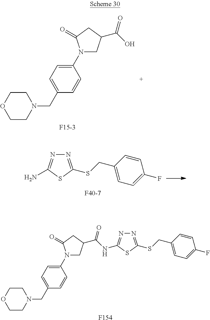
N1(C2=CC=C(CN3CCOCC3)C=C2)CC(C(=O)O)CC1=O.[F15-3].N1=C(SCC2=CC=C(F)C=C2)SC(N)=N1.[F40-7].N1(C2=CC=C(CN3CCOCC3)C=C2)CC(C(NC2=NN=C(SCC3=CC=C(F)C=C3)S2)=O)CC1=O.[F154]
